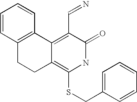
C1=CC2=C(C=C1)C1=C(C=N)C(=O)NC(SCC3=CC=CC=C3)=C1CC2
